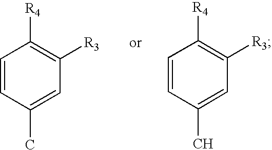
C1=CC(C)=CC([R3])=C1[R4].C1=CC(C)=CC([R3])=C1[R4]
